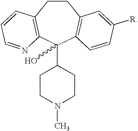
C1CC2=C(C(C3CCN(C)CC3)(O)C3=C1C=C([R])C=C3)N=CC=C2
